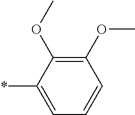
C1(OC)=C(OC)C(*)=CC=C1
